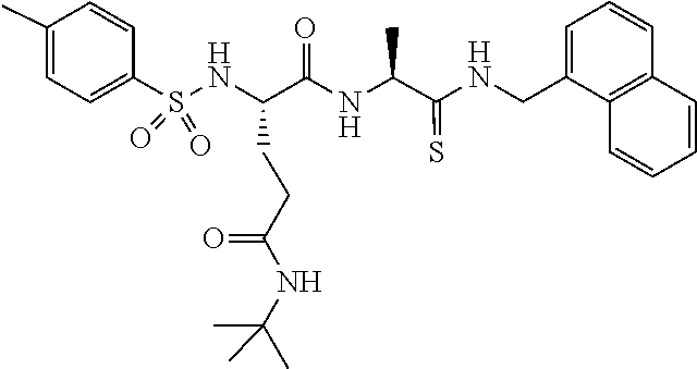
O=S(=O)(C1=CC=C(C)C=C1)NC(C(NC(C(NCC1=CC=CC2=C1C=CC=C2)=S)C)=O)CCC(NC(C)(C)C)=O
